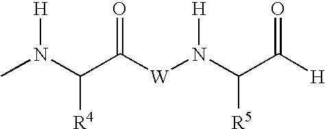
CN(C(C([W]N(C(C([H])=O)[R5])[H])=O)[R4])[H]
